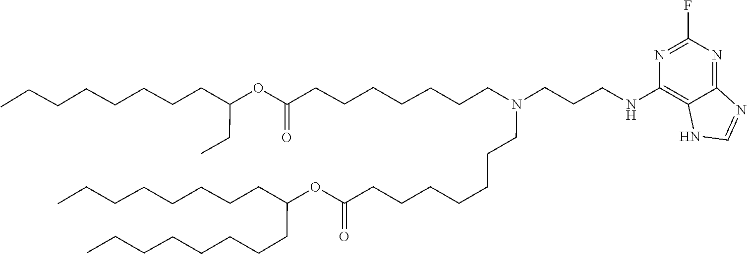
O(C(=O)CCCCCCCN(CCCNC1=C2NC=NC2=NC(F)=N1)CCCCCCCC(OC(CC)CCCCCCCC)=O)C(CCCCCCCC)CCCCCCCC
